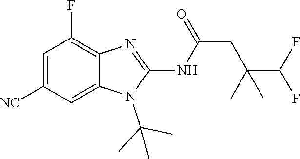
C1=C([NC])C=C2C(=C1F)N=C(NC(=O)CC(C(F)F)(C)C)N2C(C)(C)C
